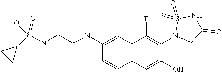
C12=C(C=C(O)C(N3CC(=O)NS3(=O)=O)=C1F)C=CC(NCCNS(C1CC1)(=O)=O)=C2
